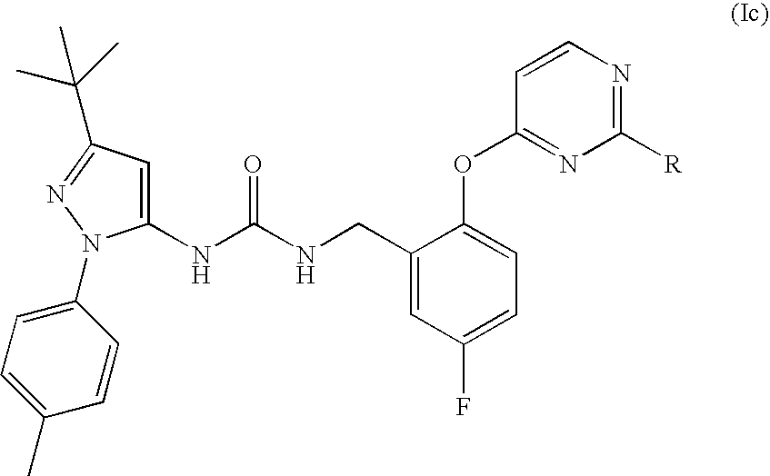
C1(NC(NCC2=CC(F)=CC=C2OC2=NC([R])=NC=C2)=O)=CC(C(C)(C)C)=NN1C1=CC=C(C)C=C1
